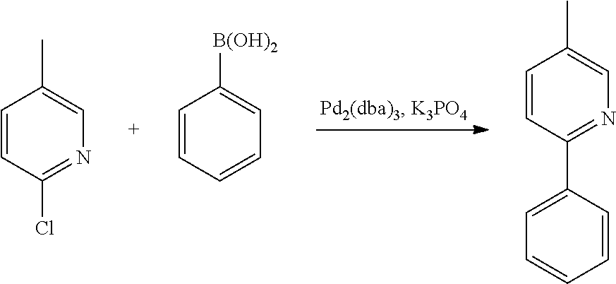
C1=CC(Cl)=NC=C1C.C1=CC=CC=C1[B(OH)2].C1=CC(C2=CC=CC=C2)=NC=C1C
